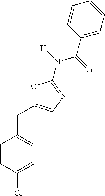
O1C(CC2=CC=C(Cl)C=C2)=CN=C1N([H])C(=O)C1=CC=CC=C1
